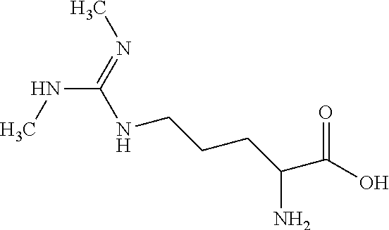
C(NCCCC(C(O)=O)N)(NC)=NC
